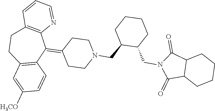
C1(=C2C3=C(CCC4=C2C=CC([H3CO])=C4)C=CC=N3)CCN(CC2C(CN3C(=O)C4C(C3=O)CCCC4)CCCC2)CC1
